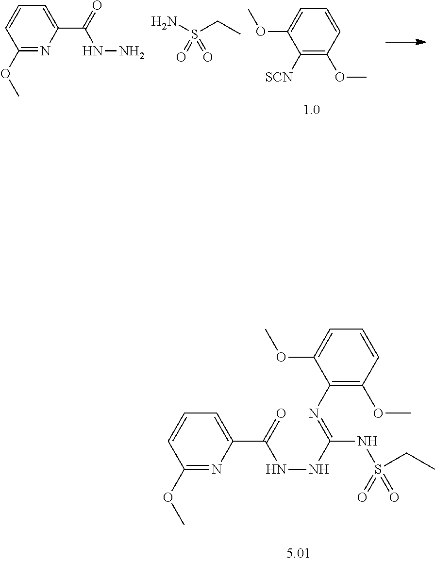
NNC(=O)C1=CC=CC(OC)=N1.NS(CC)(=O)=O.C1([SCN])=C(OC)C=CC=C1OC.C1(N=C(NS(CC)(=O)=O)NNC(=O)C2=CC=CC(OC)=N2)=C(OC)C=CC=C1OC
